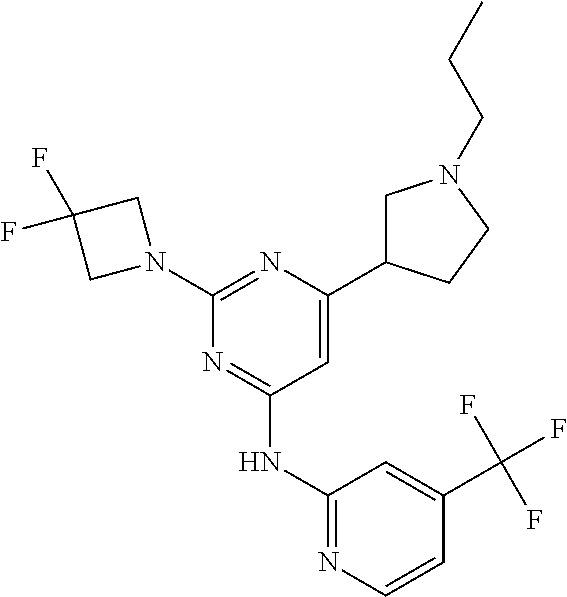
N1=C(NC2=NC=CC(C(F)(F)F)=C2)C=C(C2CN(CCC)CC2)N=C1N1CC(F)(F)C1
